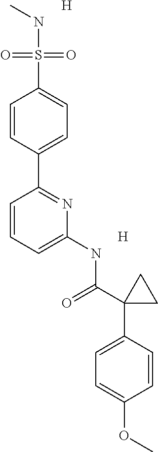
[H].N(S(=O)(=O)C1=CC=C(C2=NC(NC(=O)C3(C4=CC=C(OC)C=C4)CC3)=CC=C2)C=C1)C.[H]
